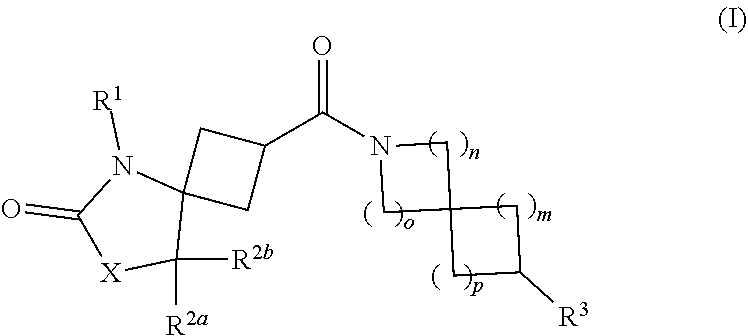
[R3]C1CC2(C1)CN(C(C1CC3(C1)N([R1])C(=O)[X]C3([R2b])[R2a])=O)C2
